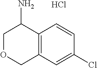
C1OCC2=C(C1N)C=CC(Cl)=C2.Cl
